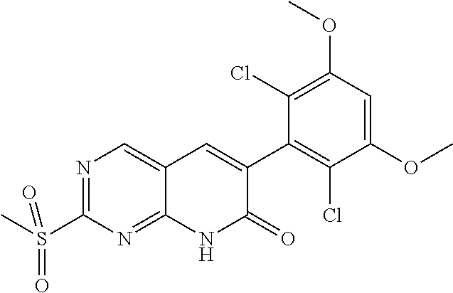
N1=C(S(C)(=O)=O)N=C2C(=C1)C=C(C1=C(Cl)C(OC)=CC(OC)=C1Cl)C(=O)N2
